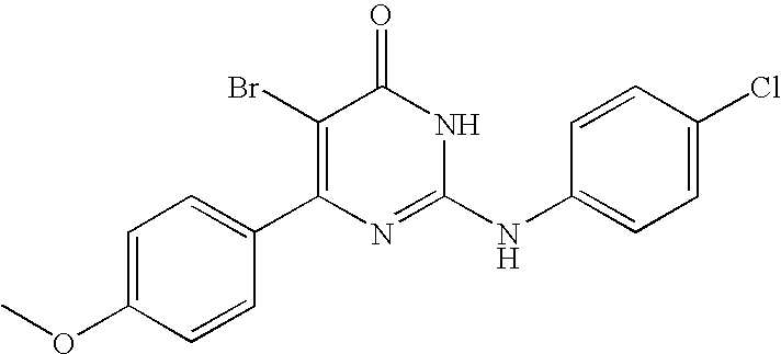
C1=CC(C2=C(Br)C(=O)NC(NC3=CC=C(Cl)C=C3)=N2)=CC=C1OC
